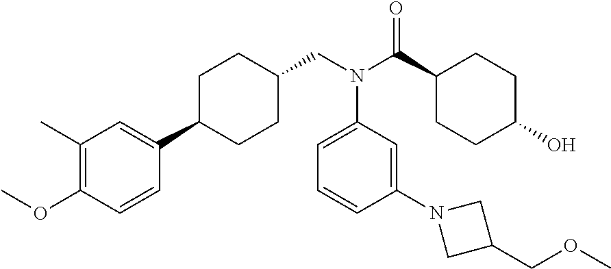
C1(C2CCC(CN(C(C3CCC(O)CC3)=O)C3=CC=CC(N4CC(COC)C4)=C3)CC2)=CC(C)=C(OC)C=C1
